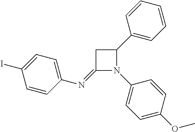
C1(=NC2=CC=C(I)C=C2)N(C2=CC=C(OC)C=C2)C(C2=CC=CC=C2)C1
